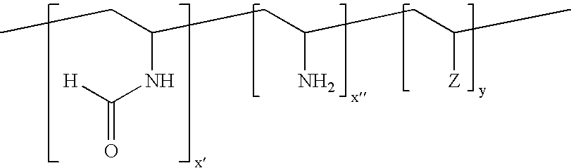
[H]C(NC(CC(CC(C)[Z])N)CC)=O
